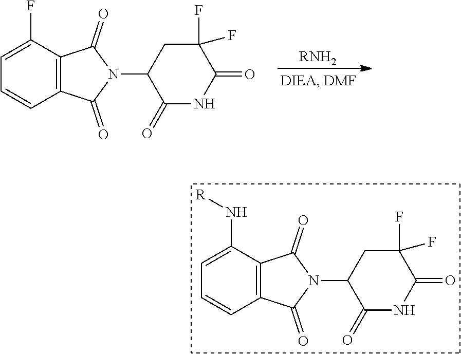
[RNH2].C1(=O)NC(=O)C(F)(F)CC1N1C(=O)C2=C(C(F)=CC=C2)C1=O.C1(=O)NC(=O)C(F)(F)CC1N1C(=O)C2=C(C(N[R])=CC=C2)C1=O
